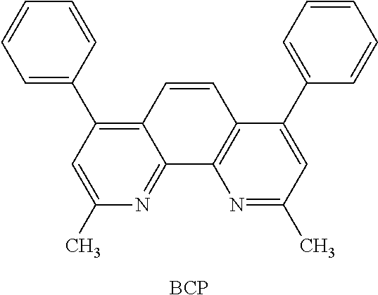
C1(C)=CC(C2=CC=CC=C2)=C2C(=N1)C1=C(C=C2)C(C2=CC=CC=C2)=CC(C)=N1.[BCP]
